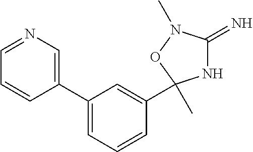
C1(C2=CN=CC=C2)=CC=CC(C2(C)NC(=N)N(C)O2)=C1
